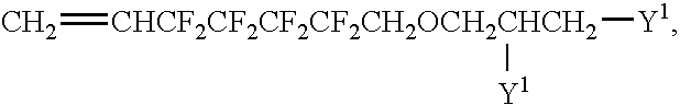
C=[CHCF2CF2CF2CF2CH2OCH2CHCH2]([Y1])[Y1]
